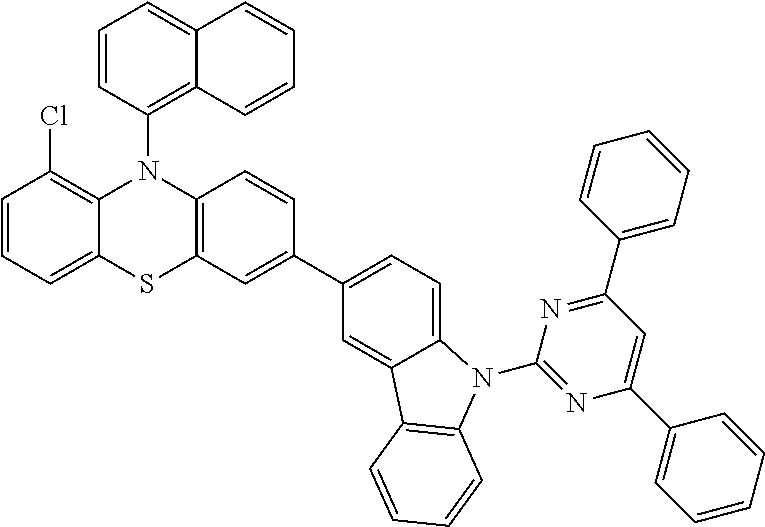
C1=CC=C2C(=C1Cl)N(C1=C3C(=CC=C1)C=CC=C3)C1=C(C=C(C3=CC=C4C(=C3)C3=C(N4C4=NC(C5=CC=CC=C5)=CC(C5=CC=CC=C5)=N4)C=CC=C3)C=C1)S2
